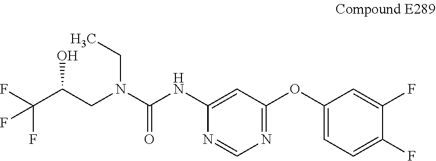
N(C1=CC(OC2=CC=C(F)C(F)=C2)=NC=N1)C(N(CC)CC(C(F)(F)F)O)=O
